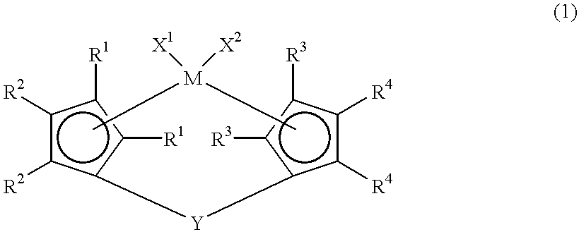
c1([Y]c2c([R3])c([R3])c([R4])c2[R4])c([R1])c([R1])c([R2])c1[R2].C[M](C)([X1])[X2]
